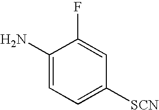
C1(N)=CC=C([SCN])C=C1F
